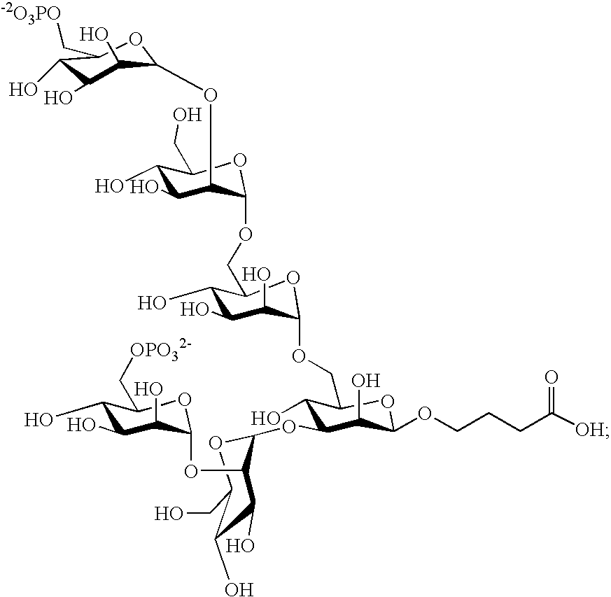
C1(OC2C(O)C(O)C(CO)OC2OCC2C(O)C(O)C(O)C(OCC3C(O)C(OC4OC(CO)C(O)C(O)C4OC4C(O)C(O)C(O)C(C[OPO32-])O4)C(O)C(OCCCC([OH])=O)O3)O2)OC(C[-2O3PO])C(O)C(O)C1O
